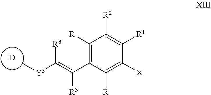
[D].C1([R])=C(C(=C([R3])[Y3]C)[R3])C([R])=C([X])C([R1])=C1[R2]
